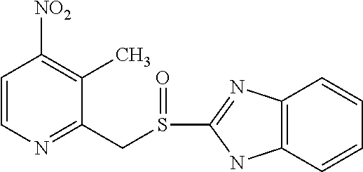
C1=CN=C(CS(C2=NC3=C(N2)C=CC=C3)=O)C(C)=C1[NO2]
